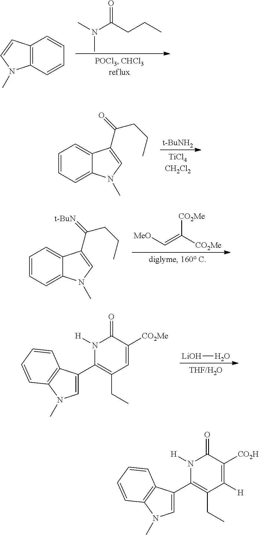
C12=CC=CC=C1N(C)C=C2C(=O)CCC.[t-BuNH2].C12=CC=CC=C1N(C)C=C2C(=[t-BuN])CCC.[MeO]C=C([CO2Me])[CO2Me].[LiOH]O.C1=C(C2=C(CC)C=C([CO2Me])C(=O)N2[H])C2=C(N1C)C=CC=C2.C12=C(C=CC=C1)N(C)C=C2.CN(C(CCC)=O)C.C1=C(C2=C(CC)C([H])=C([CO2H])C(=O)N2[H])C2=C(N1C)C=CC=C2
